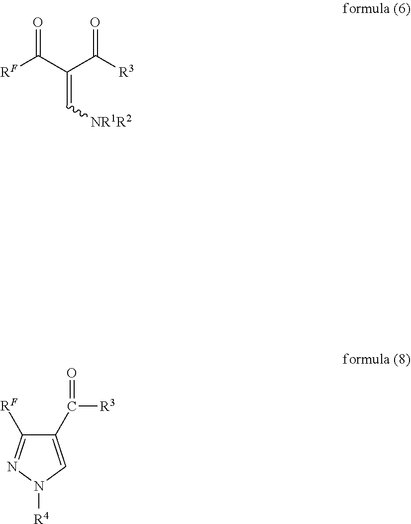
O=C(C(C([R3])=O)=C[NR1R2])[RF].C1(C([R3])=O)=CN([R4])N=C1[RF]
